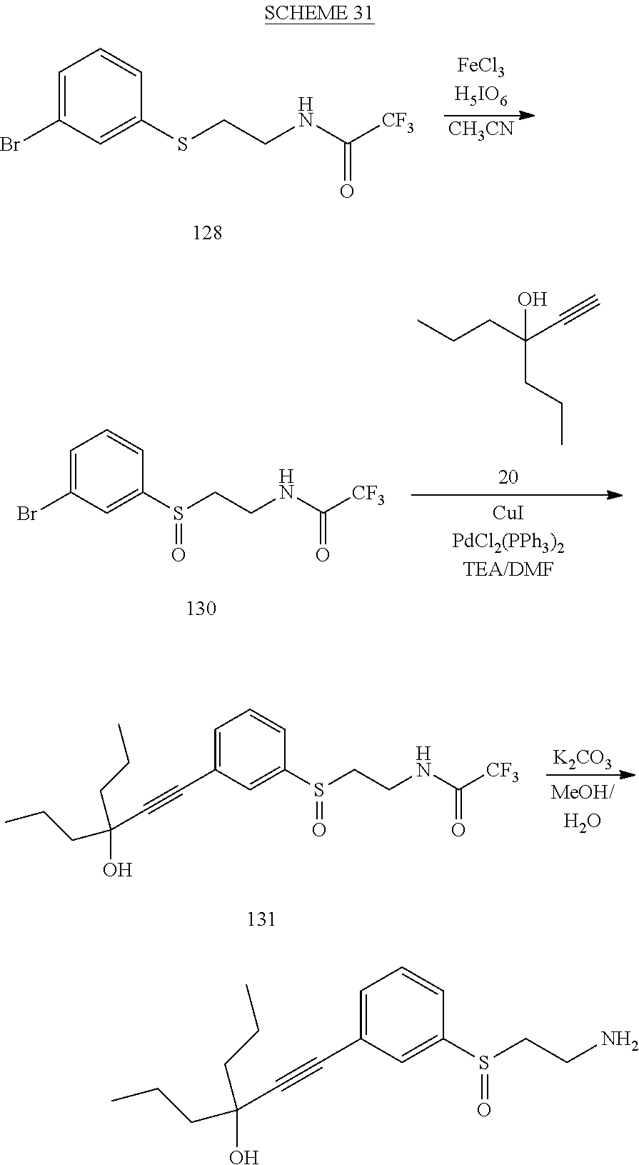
[CH3CN].C1(Br)=CC=CC(SCCNC([CF3])=O)=C1.C1(Br)=CC=CC(S(CCNC([CF3])=O)=O)=C1.CCCC(C#C)(O)CCC.[K2CO3].C1(C#CC(CCC)(CCC)O)=CC=CC(S(CCNC([CF3])=O)=O)=C1.C1(C#CC(CCC)(CCC)O)=CC=CC(S(CCN)=O)=C1
